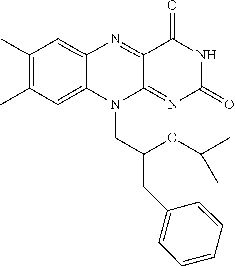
C1(C)=C(C)C=C2C(=C1)N=C1C(=NC(=O)NC1=O)N2CC(CC1=CC=CC=C1)OC(C)C
